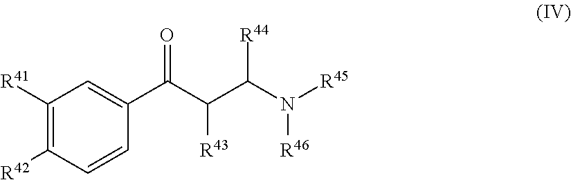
C1([R41])=C([R42])C=CC(C(C(C(N([R45])[R46])[R44])[R43])=O)=C1
